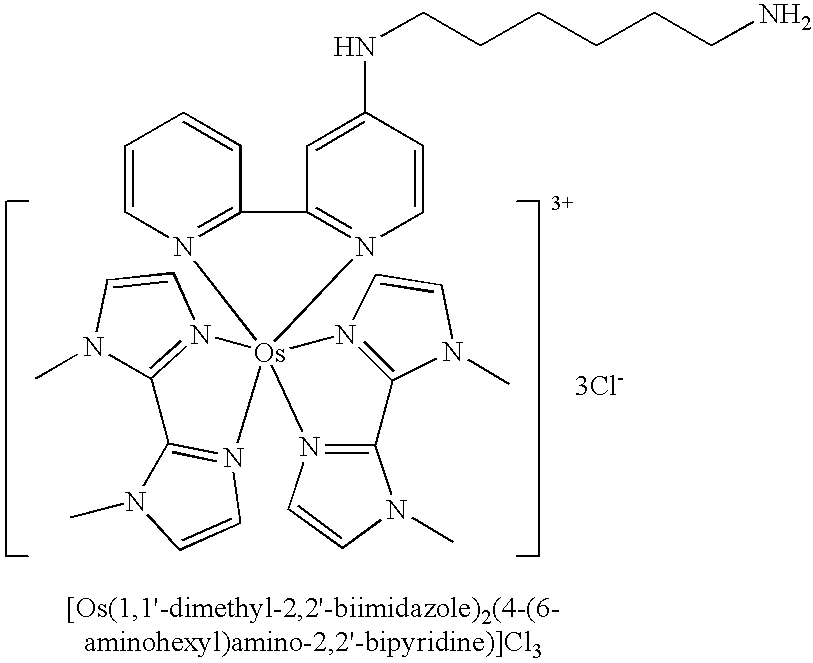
N1(C)C2=N(C=C1)[Os]13(N4=C2N(C)C=C4)(N2=C(N(C)C=C2)C2=N1C=CN2C)N1=C(C=CC=C1)C1=N3C=CC(NCCCCCCN)=C1.[3Cl-]
